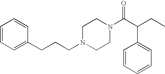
C(CCN1CCN(C(C(C2=CC=CC=C2)CC)=O)CC1)C1=CC=CC=C1
